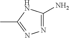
N1=C(N)NC(C)=N1
